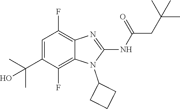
C1=C(C(C)(C)O)C(F)=C2C(=C1F)N=C(NC(=O)CC(C)(C)C)N2C1CCC1
